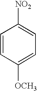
C1=CC([OCH3])=CC=C1[NO2]
